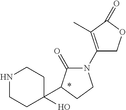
N1CCC(O)(C2C(=O)N(C3=C(C)C(=O)OC3)CC2)CC1
